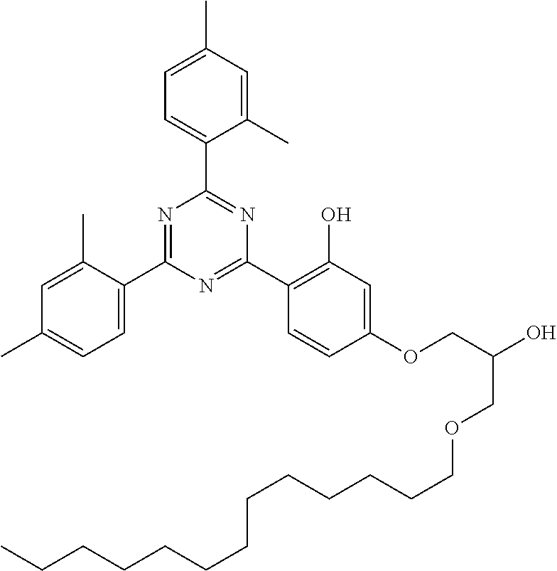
C1=C(C)C(C2=NC(C3=CC=C(C)C=C3C)=NC(C3=C(O)C=C(OCC(O)COCCCCCCCCCCCCC)C=C3)=N2)=CC=C1C
